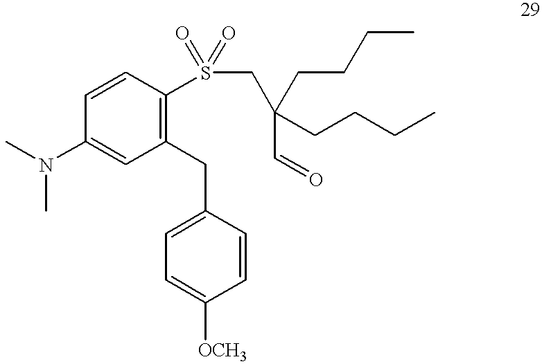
C1(N(C)C)=CC(CC2=CC=C([OCH3])C=C2)=C(S(CC(CCCC)(CCCC)C=O)(=O)=O)C=C1
